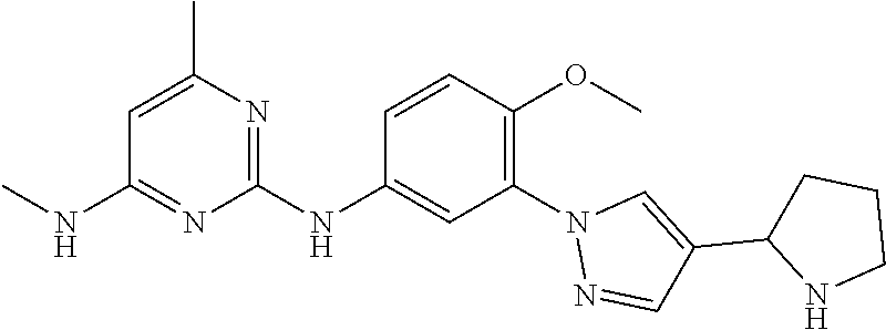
C1=C(C)N=C(NC2=CC(N3N=CC(C4NCCC4)=C3)=C(OC)C=C2)N=C1NC
